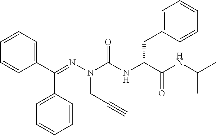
C1(C(=NN(C(NC(C(NC(C)C)=O)CC2=CC=CC=C2)=O)CC#C)C2=CC=CC=C2)=CC=CC=C1
